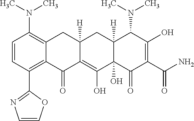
C1=CC(C2=NC=CO2)=C2C(=C1N(C)C)CC1([H])C(=C(O)C3(O)C([H])(C1)C(N(C)C)C(O)=C(C(N)=O)C3=O)C2=O
